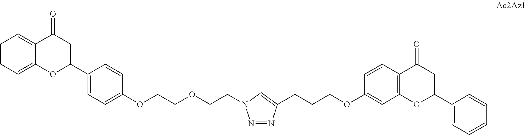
C1=CC=C2C(=C1)C(=O)C=C(C1=CC=C(OCCOCCN3N=NC(CCCOC4=CC5=C(C=C4)C(=O)C=C(C4=CC=CC=C4)O5)=C3)C=C1)O2
